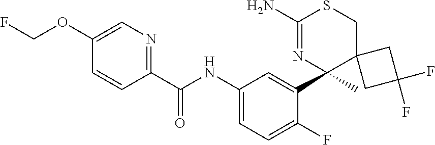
C1(C(NC2=CC=C(F)C(C3(C)C4(CSC(N)=N3)CC(F)(F)C4)=C2)=O)=NC=C(OCF)C=C1
